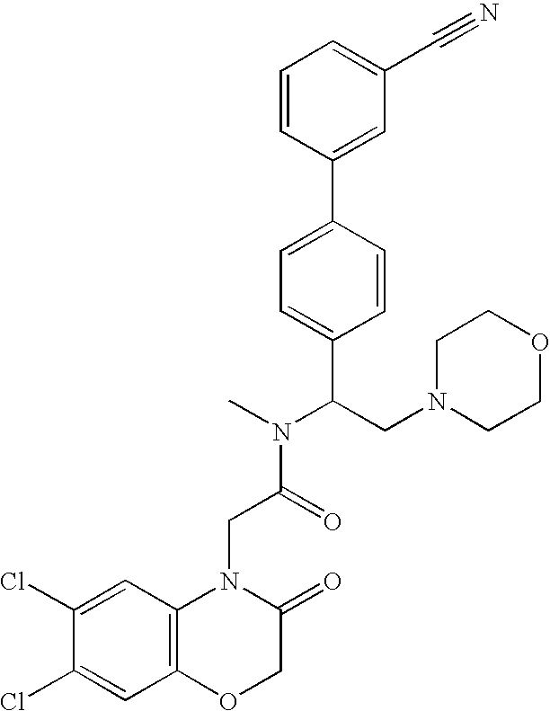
C1=C(Cl)C(Cl)=CC2=C1N(CC(N(C)C(C1=CC=C(C3=CC(C#N)=CC=C3)C=C1)CN1CCOCC1)=O)C(=O)CO2
